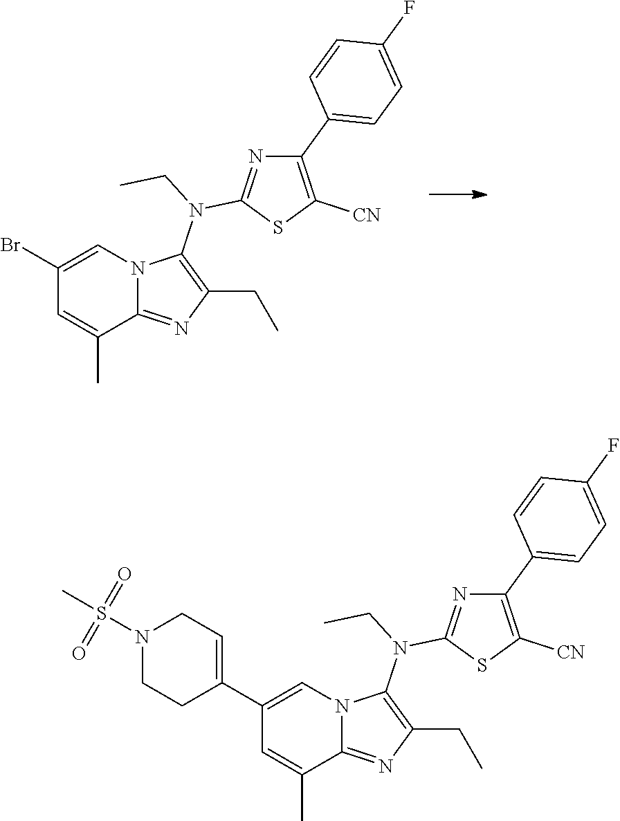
C1(Br)=CN2C(=NC(CC)=C2N(CC)C2=NC(C3=CC=C(F)C=C3)=C([CN])S2)C(C)=C1.C1(C2=CCN(S(C)(=O)=O)CC2)=CN2C(=NC(CC)=C2N(CC)C2=NC(C3=CC=C(F)C=C3)=C([CN])S2)C(C)=C1
